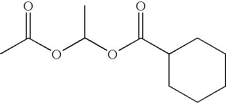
C1(C(OC(OC(C)=O)C)=O)CCCCC1
